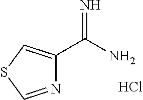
N1=CSC=C1C(N)=N.Cl
